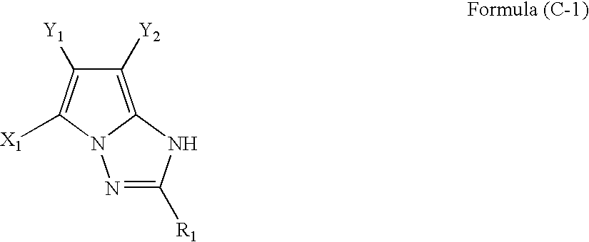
C1([Y2])=C2N(C([X1])=C1[Y1])N=C([R1])N2
